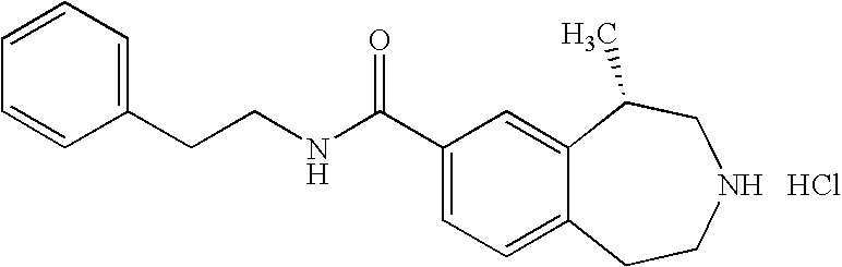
N(CCC1=CC=CC=C1)C(C1=CC=C2C(=C1)C(C)CNCC2)=O.Cl
